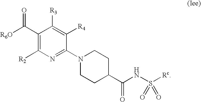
C1(C([R6O])=O)=C([R2])N=C(N2CCC(C(NS([Rc])(=O)=O)=O)CC2)C([R4])=C1[R3]
